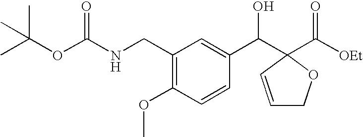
C1(CNC(OC(C)(C)C)=O)=C(OC)C=CC(C(C2(C([OEt])=O)C=CCO2)O)=C1
